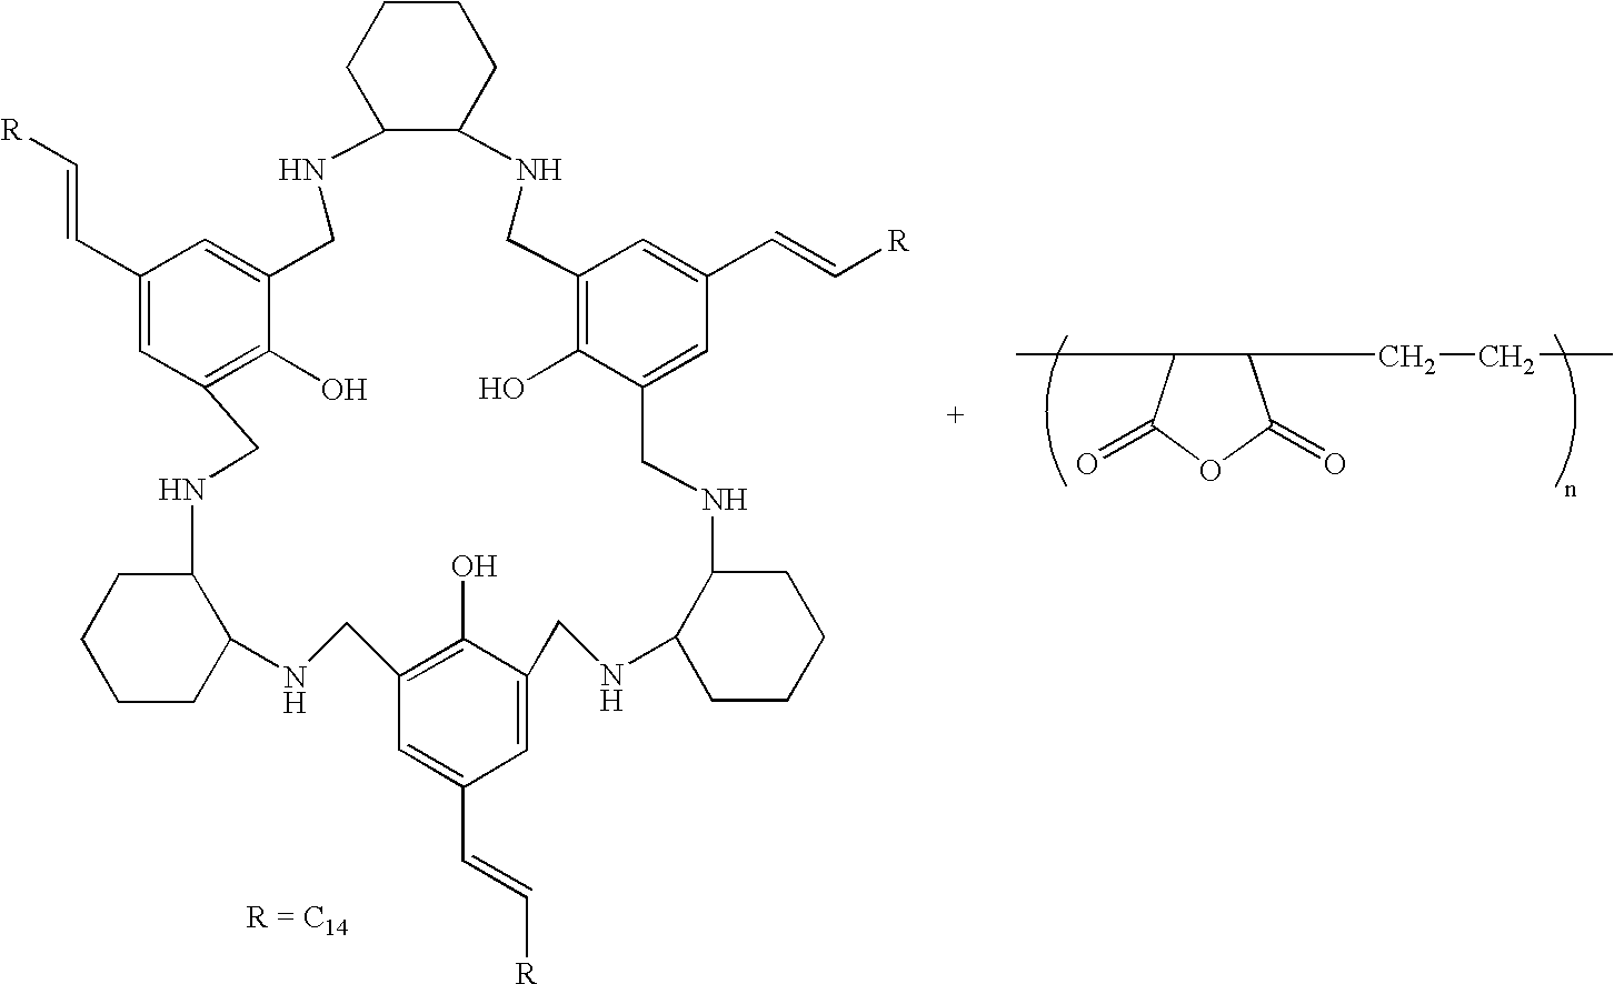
C1CCC2C(C1)NCC1=C(O)C(=CC(C=C[R])=C1)CNC1C(NCC3=C(O)C(=CC(C=C[R])=C3)CNC3C(NCC4=CC(C=C[R])=CC(=C4O)CN2)CCCC3)CCCC1.CC1C(CCC)C(=O)OC1=O
